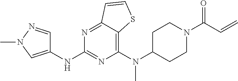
C1(N(C)C2CCN(C(C=C)=O)CC2)=C2C(=NC(NC3=CN(C)N=C3)=N1)C=CS2
